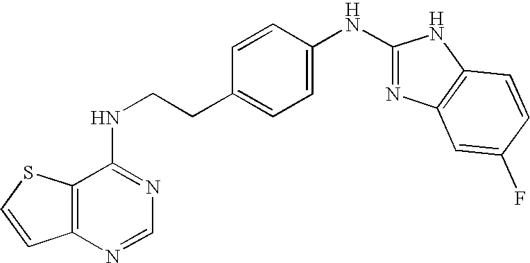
C1=CC(NC2=NC3=C(N2)C=CC(F)=C3)=CC=C1CCNC1=NC=NC2=C1SC=C2
